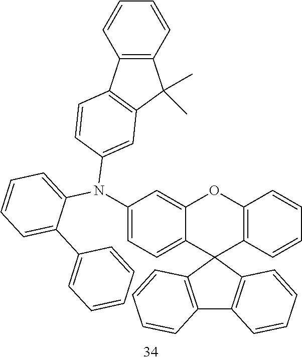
C1(N(C2=CC=CC=C2C2=CC=CC=C2)C2=CC3=C(C4=C(C3(C)C)C=CC=C4)C=C2)=CC=C2C(=C1)OC1=C(C23C2=C(C4=C3C=CC=C4)C=CC=C2)C=CC=C1
